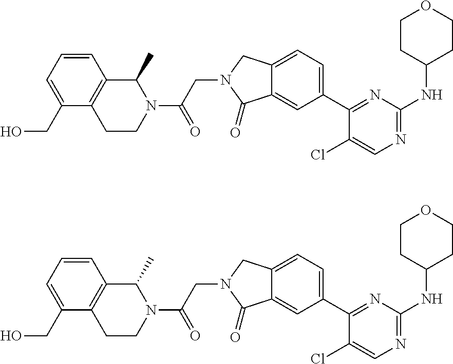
C1(Cl)=CN=C(NC2CCOCC2)N=C1C1=CC=C2C(=C1)C(=O)N(CC(=O)N1C(C)C3=C(CC1)C(CO)=CC=C3)C2.C1(Cl)=CN=C(NC2CCOCC2)N=C1C1=CC=C2C(=C1)C(=O)N(CC(=O)N1C(C)C3=C(CC1)C(CO)=CC=C3)C2
